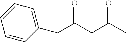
O=C(CC(C)=O)CC1=CC=CC=C1
